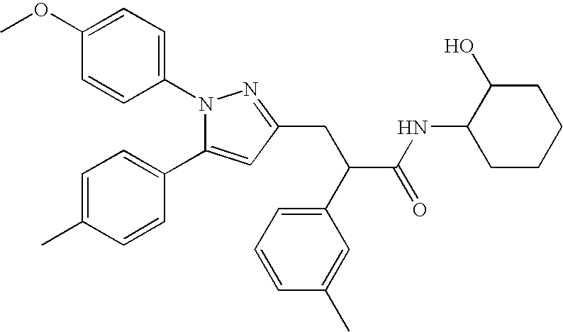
C1(OC)=CC=C(N2C(C3=CC=C(C)C=C3)=CC(CC(C(NC3CCCCC3O)=O)C3=CC=CC(C)=C3)=N2)C=C1
